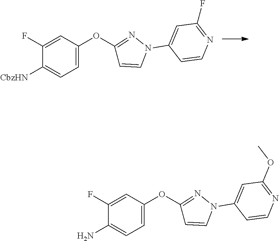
C1(F)=CC(OC2=NN(C3=CC(F)=NC=C3)C=C2)=CC=C1[CbzHN].C1(F)=CC(OC2=NN(C3=CC(OC)=NC=C3)C=C2)=CC=C1N
